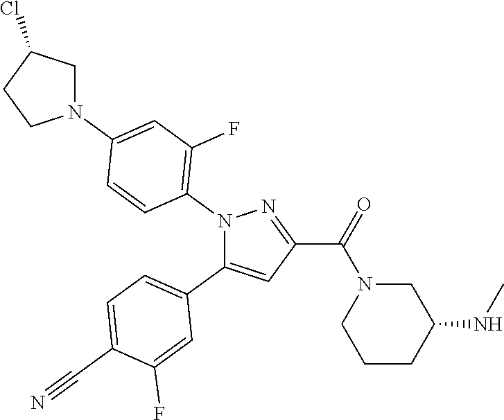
C1=C(C#N)C(F)=CC(C2=CC(C(=O)N3CCCC(NC)C3)=NN2C2=C(F)C=C(N3CC(Cl)CC3)C=C2)=C1
